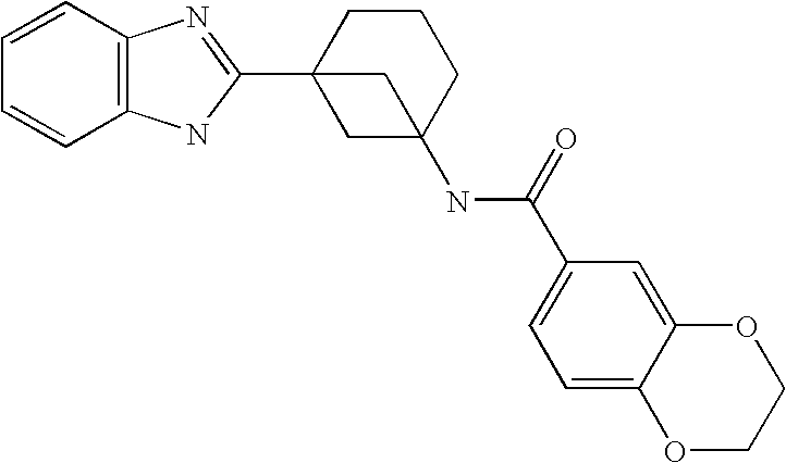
C1=CC2=C(C=C1)NC(C13CC(NC(C4=CC=C5C(=C4)OCCO5)=O)(CCC1)C3)=N2
